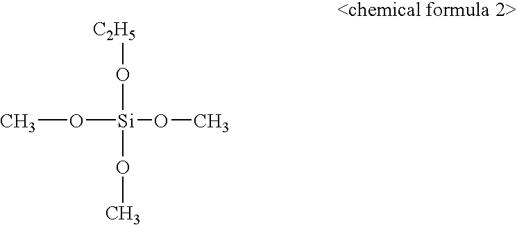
[C2H5]O[Si](OC)(OC)OC
